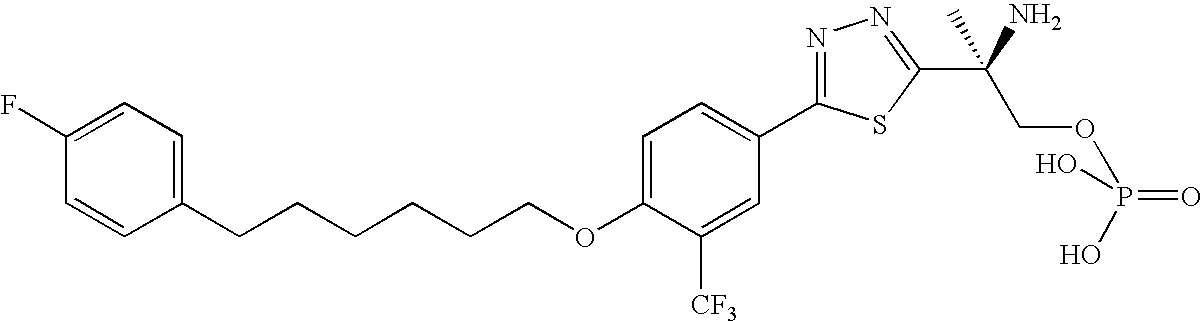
C1=C(OCCCCCCC2=CC=C(F)C=C2)C([CF3])=CC(C2=NN=C(C(N)(C)COP(=O)(O)O)S2)=C1
